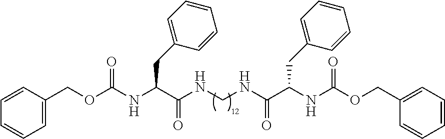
C1(COC(NC(C(NCNC(C(NC(OCC2=CC=CC=C2)=O)CC2=CC=CC=C2)=O)=O)CC2=CC=CC=C2)=O)=CC=CC=C1
